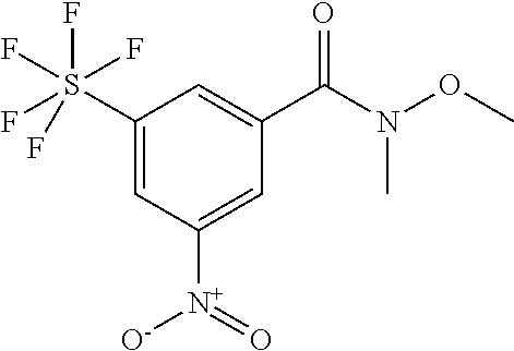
C1(S(F)(F)(F)(F)F)=CC([N+](=O)[O-])=CC(C(N(OC)C)=O)=C1
